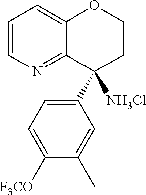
C1=CN=C2C(=C1)OCCC2(C1=CC=C([F3CO])C(C)=C1)[NH3Cl]
